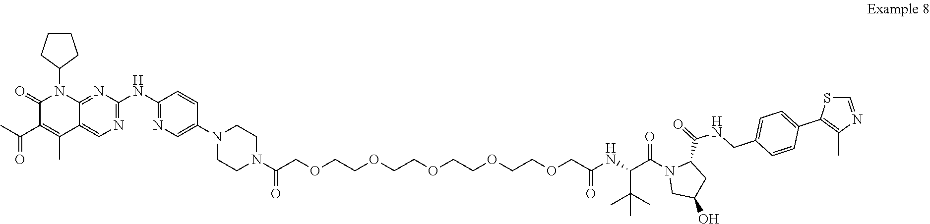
C1(C2=C(C)N=CS2)=CC=C(CNC(C2N(C(C(NC(COCCOCCOCCOCCOCC(N3CCN(C4=CN=C(NC5=NC=C6C(C)=C(C(=O)C)C(=O)N(C7CCCC7)C6=N5)C=C4)CC3)=O)=O)C(C)(C)C)=O)CC(O)C2)=O)C=C1
